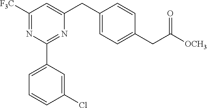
C1([F3C])=NC(C2=CC=CC(Cl)=C2)=NC(CC2=CC=C(CC([OCH3])=O)C=C2)=C1
